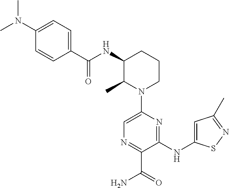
C1(NC(=O)C2=CC=C(N(C)C)C=C2)C(C)N(C2=CN=C(C(=O)N)C(NC3=CC(C)=NS3)=N2)CCC1
